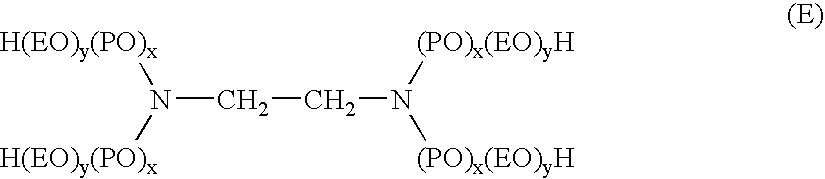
C(CN([(PO)x(EO)yH])[(PO)x(EO)yH])N([H(EO)y(PO)x])[H(EO)y(PO)x]
